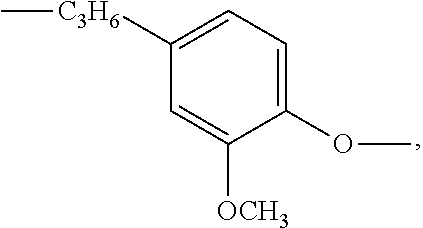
C1(OC)=CC=C([C3H6]C)C=C1[OCH3]
